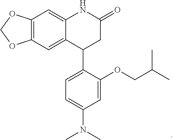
C12=C(C=C3C(=C1)NC(=O)CC3C1=CC=C(N(C)C)C=C1OCC(C)C)OCO2
